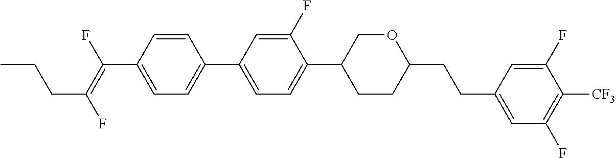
C1=CC(C(=C(F)CCC)F)=CC=C1C1=CC=C(C2CCC(CCC3=CC(F)=C([CF3])C(F)=C3)OC2)C(F)=C1
